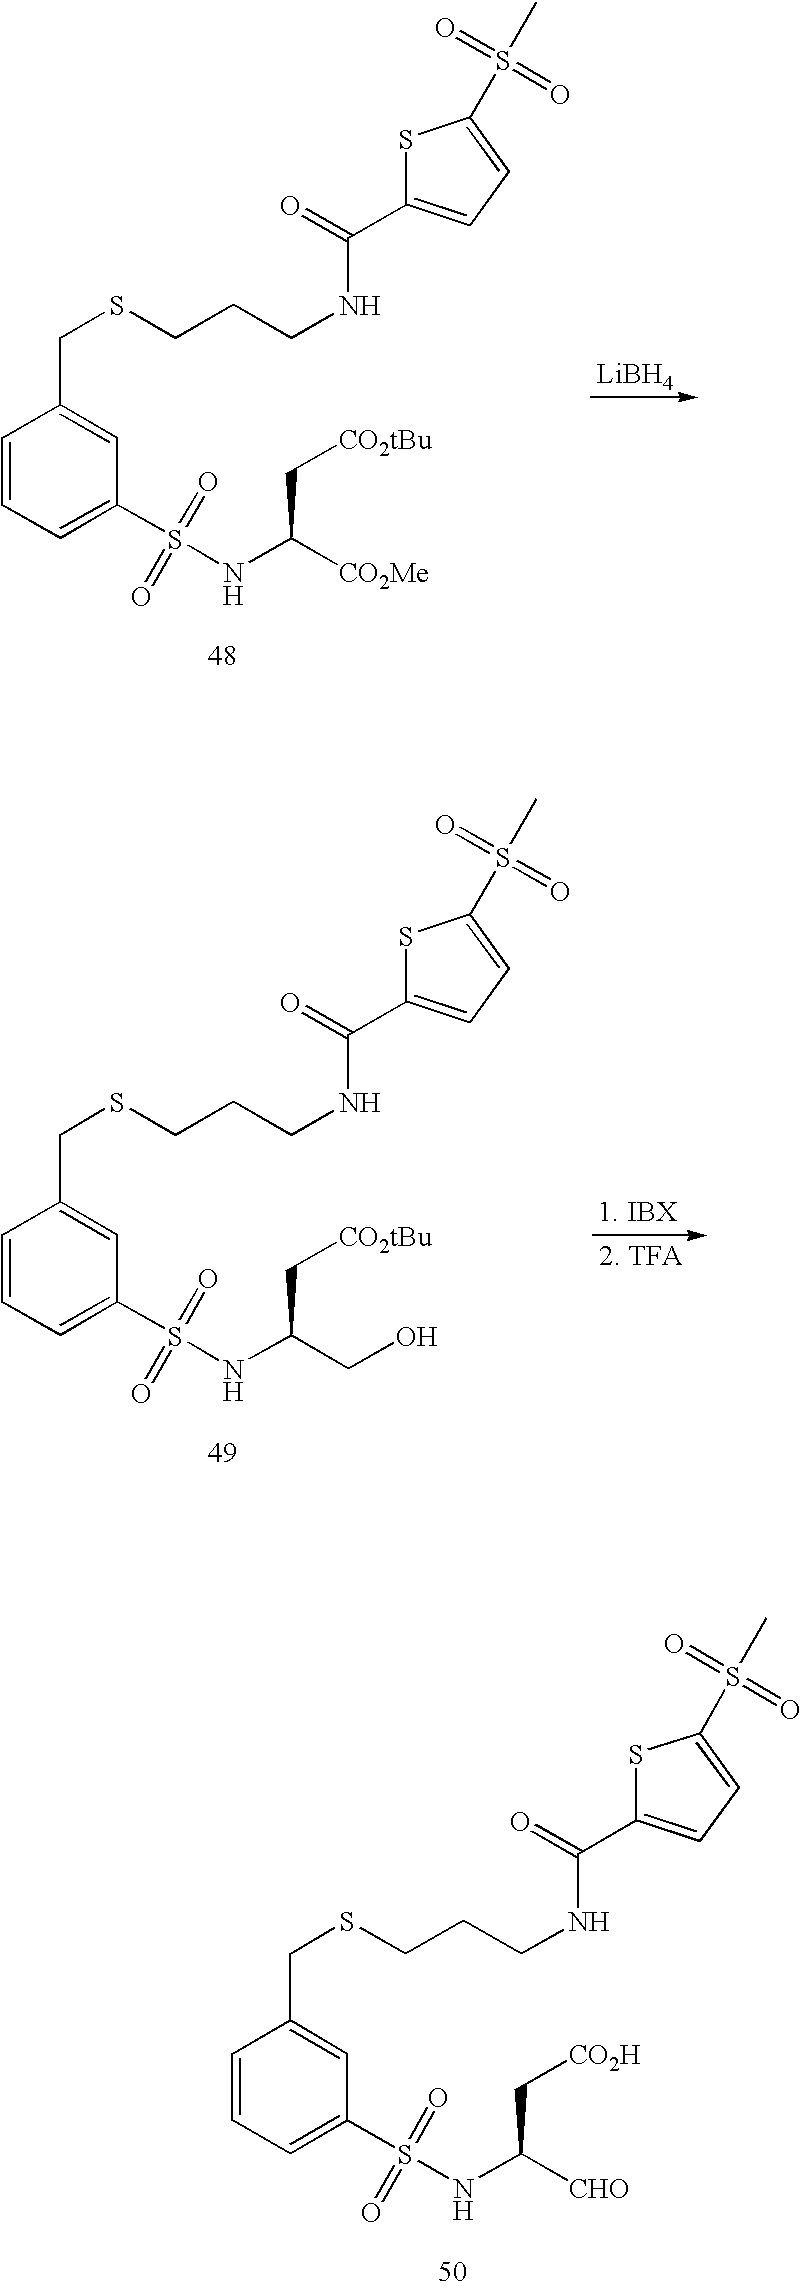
C1=CC=C(S(NC(C[CO2H])[CHO])(=O)=O)C=C1CSCCCNC(C1=CC=C(S(C)(=O)=O)S1)=O.C1=CC=C(S(NC(C[CO2tBu])[CO2Me])(=O)=O)C=C1CSCCCNC(C1=CC=C(S(C)(=O)=O)S1)=O.[LiBH4].C1=CC=C(S(NC(C[CO2tBu])CO)(=O)=O)C=C1CSCCCNC(C1=CC=C(S(C)(=O)=O)S1)=O.[1. IBX]
